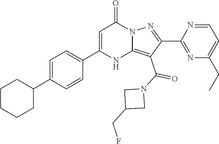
C1CCCC(C2=CC=C(C3=CC(=O)N4C(=C(C(N5CC(CF)C5)=O)C(C5=NC(CC)=CC=N5)=N4)N3)C=C2)C1
